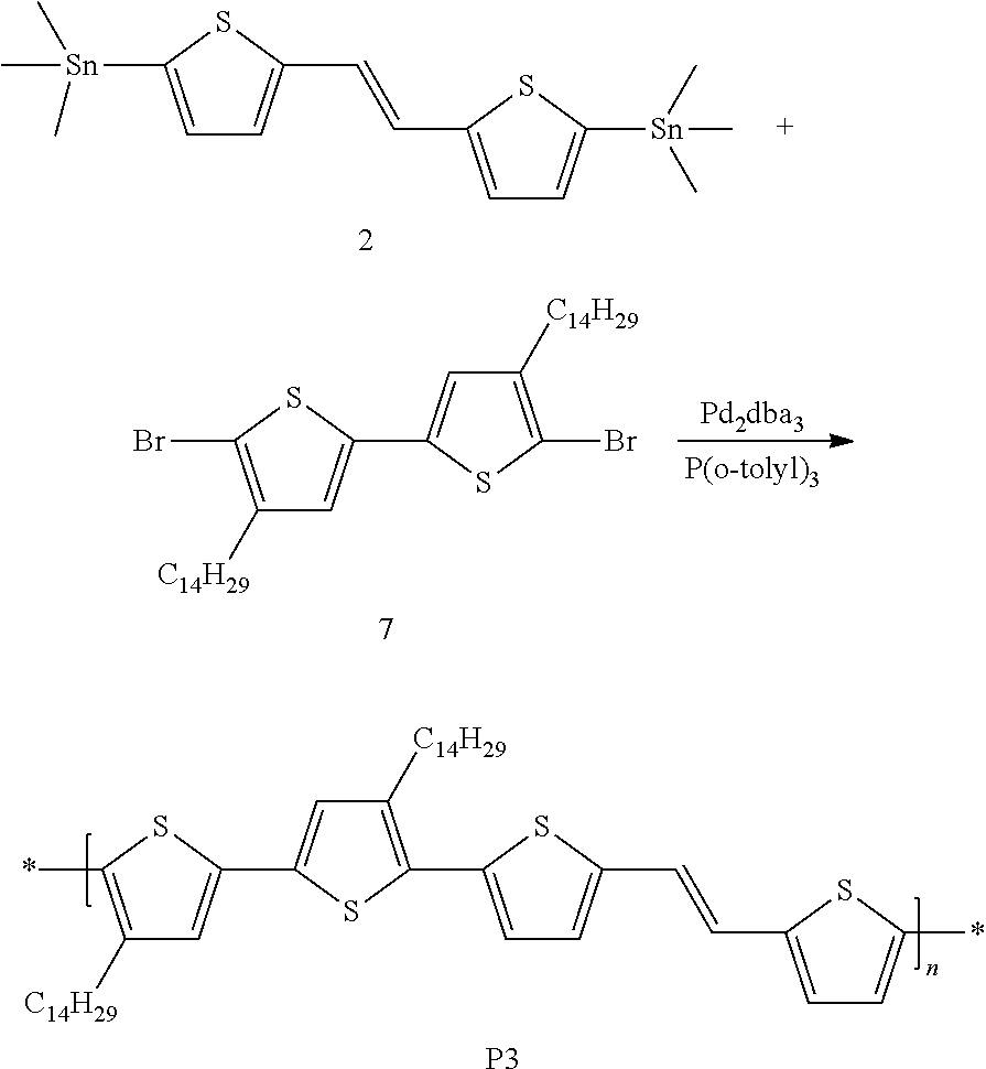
C1=C(C=CC2=CC=C([Sn](C)(C)C)S2)SC([Sn](C)(C)C)=C1.[Pd2dba3].BrC1=C([C14H29])C=C(C2=CC([C14H29])=C(Br)S2)S1.C1=C(C=CC2=CC=C(*)S2)SC(C2=C([C14H29])C=C(C3=CC([C14H29])=C(*)S3)S2)=C1.[P3]
